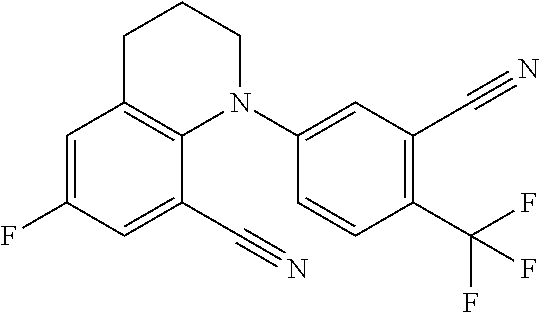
C1=C(F)C=C(C#N)C2=C1CCCN2C1=CC(C#N)=C(C(F)(F)F)C=C1
